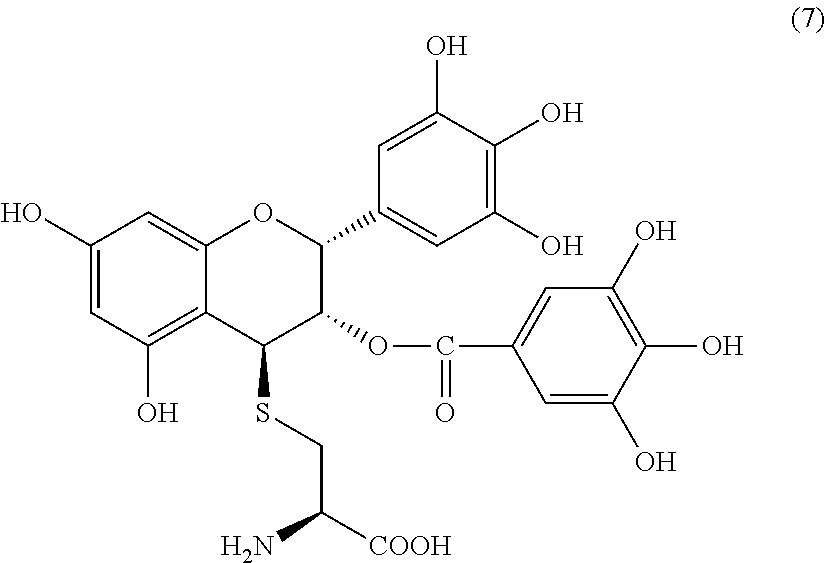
C1=C2C(=C(O)C=C1O)C(SCC([COOH])N)C(OC(=O)C1=CC(O)=C(O)C(O)=C1)C(C1=CC(O)=C(O)C(O)=C1)O2
